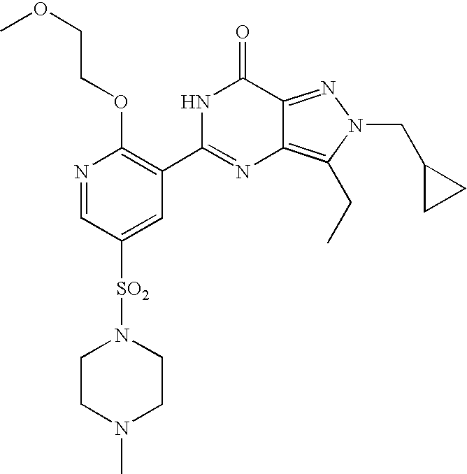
COCCOC1=C(C2=NC3=C(CC)N(CC4CC4)N=C3C(=O)N2)C=C([SO2]N2CCN(C)CC2)C=N1
